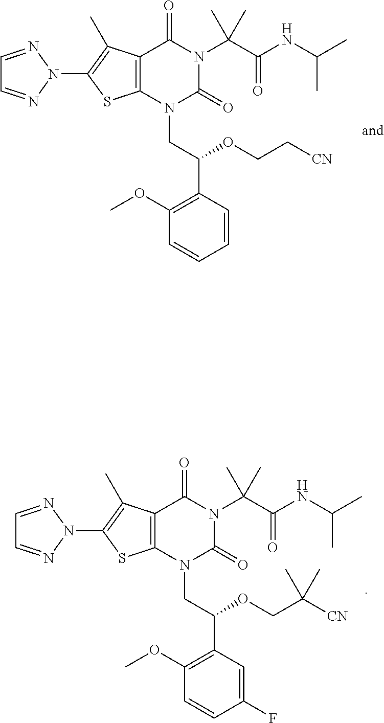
C1(OC)=C(C(CN2C(=O)N(C(C(NC(C)C)=O)(C)C)C(=O)C3=C2SC(N2N=CC=N2)=C3C)OCC[CN])C=CC=C1.C1(OC)=C(C(CN2C(=O)N(C(C(NC(C)C)=O)(C)C)C(=O)C3=C2SC(N2N=CC=N2)=C3C)OCC([CN])(C)C)C=C(F)C=C1
